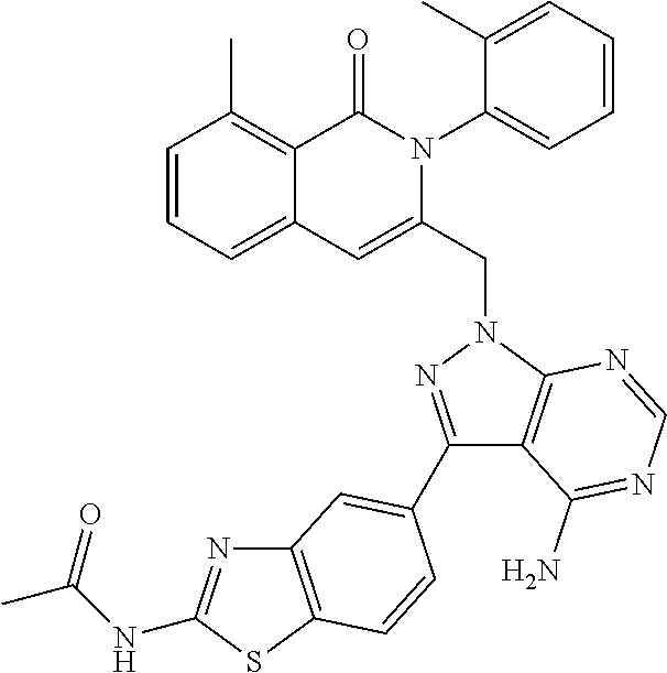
C1=CC=C2C(=C1C)C(=O)N(C1=CC=CC=C1C)C(CN1C3=C(C(C4=CC5=C(SC(NC(C)=O)=N5)C=C4)=N1)C(N)=NC=N3)=C2
